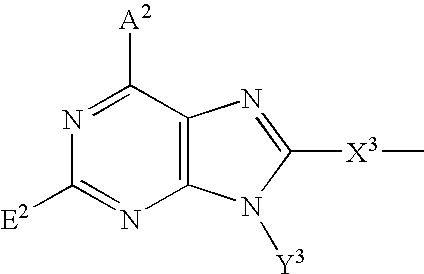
C12=C(C([A2])=NC([E2])=N1)N=C([X3]C)N2[Y3]
